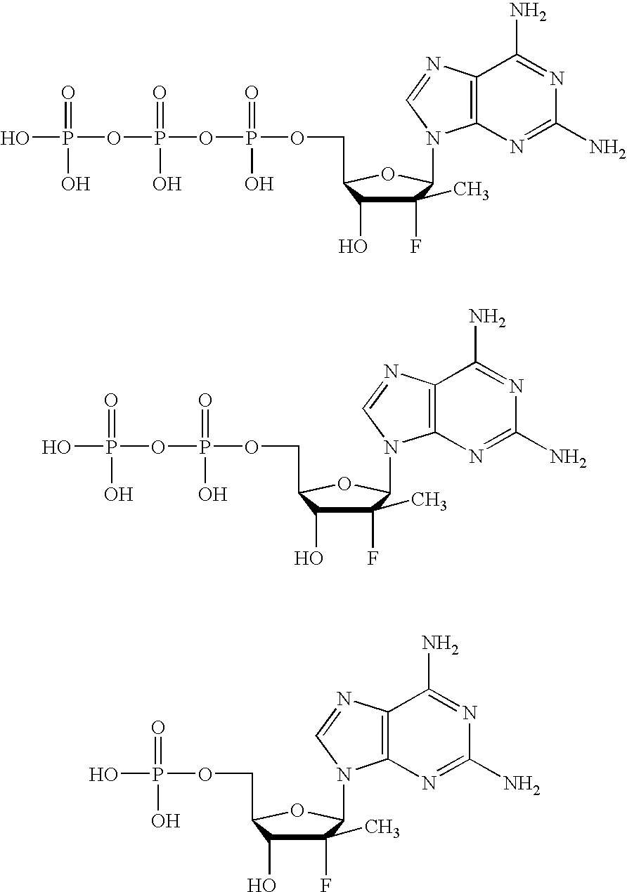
C1(F)(C)C(O)C(COP(OP(=O)(O)OP(O)(=O)O)(=O)O)OC1N1C2=C(N=C1)C(N)=NC(N)=N2.C1(F)(C)C(O)C(COP(OP(=O)(O)O)(=O)O)OC1N1C2=C(N=C1)C(N)=NC(N)=N2.C1(F)(C)C(O)C(COP(O)(=O)O)OC1N1C2=C(N=C1)C(N)=NC(N)=N2
